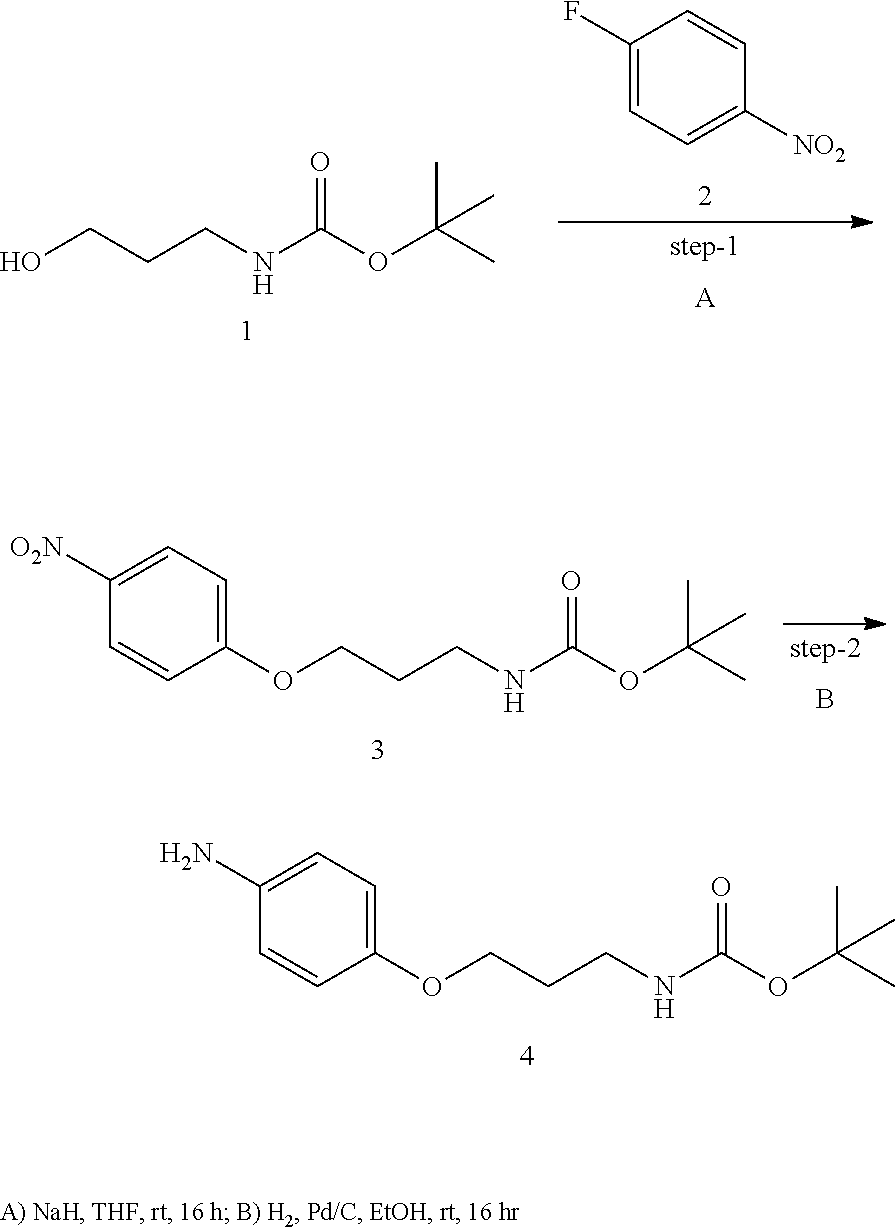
O(CCCNC(OC(C)(C)C)=O)C1=CC=C(N)C=C1.OCCCNC(OC(C)(C)C)=O.[NO2]C1=CC=C(F)C=C1.[A].O(CCCNC(OC(C)(C)C)=O)C1=CC=C([O2N])C=C1.B
